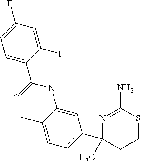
N1=C(N)SCCC1(C)C1=CC=C(F)C(NC(C2=CC=C(F)C=C2F)=O)=C1
